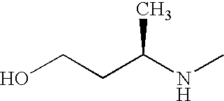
OCCC(NC)C
